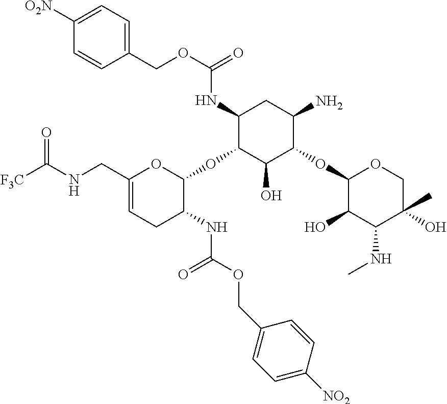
C1([O2N])=CC=C(COC(=O)NC2C(OC3OC(CNC([F3C])=O)=CCC3NC(OCC3=CC=C([NO2])C=C3)=O)C(O)C(OC3C(O)C(NC)C(O)(C)CO3)C(N)C2)C=C1
